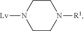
C1CN([R1])CCN1[Lv]
